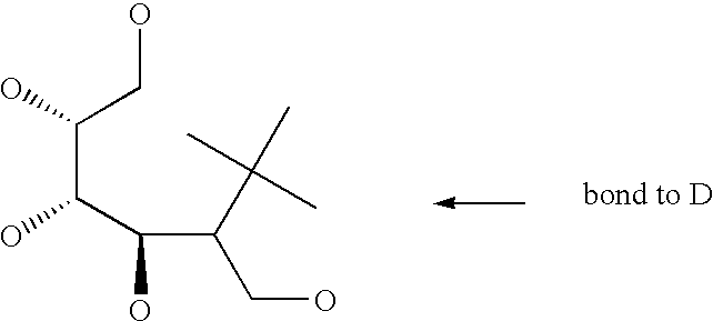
C(C(C(C)(C)C)CO)(O)C(C(O)CO)O
